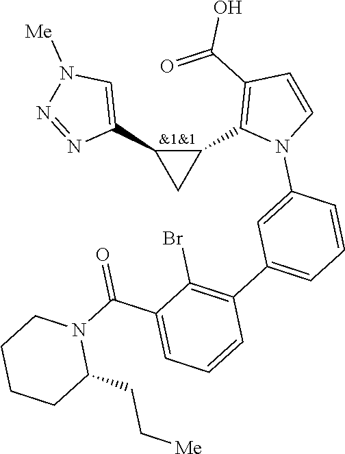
C1(C2=C(C(=O)O)C=CN2C2=CC(C3=C(Br)C(C(N4CCCCC4CC[Me])=O)=CC=C3)=CC=C2)C(C2=CN([Me])N=N2)C1
